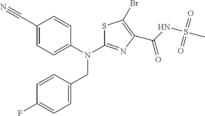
C1(C#N)=CC=C(N(C2=NC(C(NS(C)(=O)=O)=O)=C(Br)S2)CC2=CC=C(F)C=C2)C=C1
